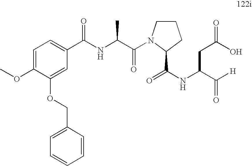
C1=C(OC)C(OCC2=CC=CC=C2)=CC(C(NC(C(N2CCCC2C(=O)NC(C([H])=O)CC(O)=O)=O)C)=O)=C1
